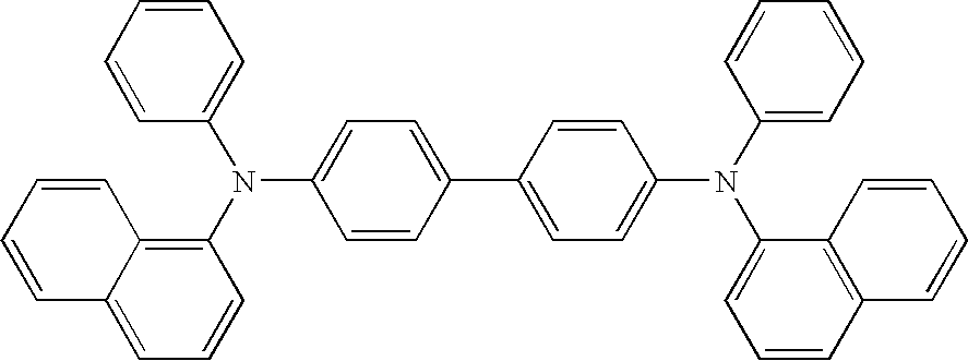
C1=CC(C2=CC=C(N(C3=CC=CC=C3)C3=CC=CC4=C3C=CC=C4)C=C2)=CC=C1N(C1=CC=CC=C1)C1=C2C(=CC=C1)C=CC=C2
